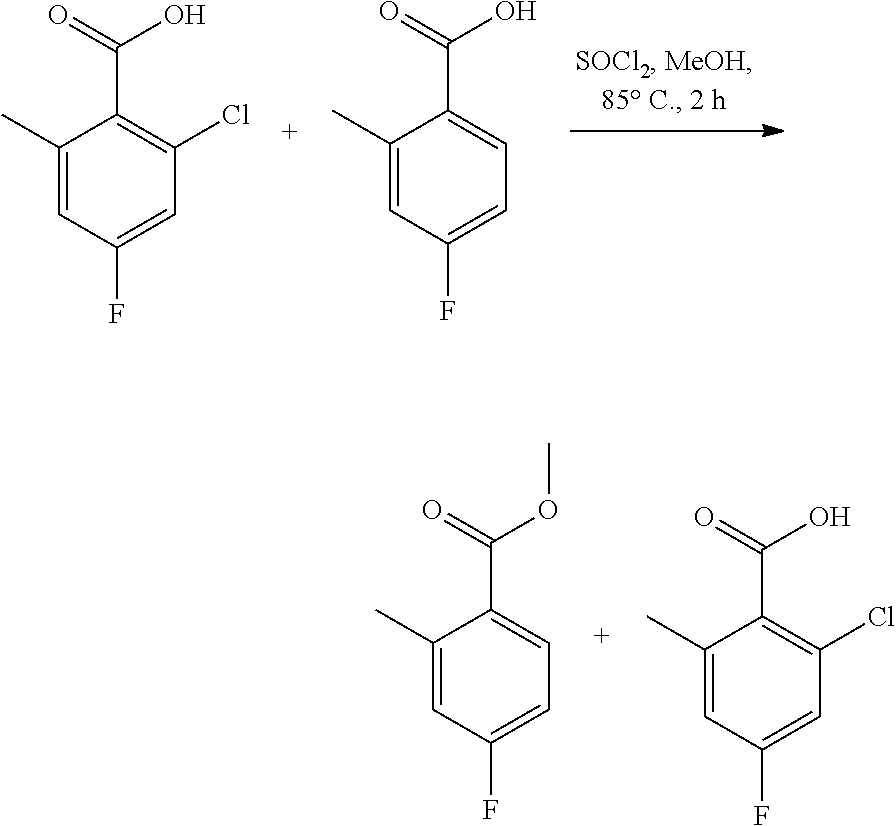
C1(C)=CC(F)=CC(Cl)=C1C(=O)O.C1(C)=CC(F)=CC=C1C(=O)O.C1(C)=CC(F)=CC=C1C(=O)OC.C1(C)=CC(F)=CC(Cl)=C1C(=O)O
